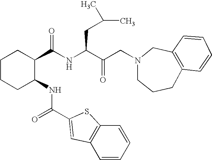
C1CCC(NC(=O)C2=CC3=C(C=CC=C3)S2)C(C(NC(C(CN2CCCC3=C(C2)C=CC=C3)=O)CC(C)C)=O)C1
